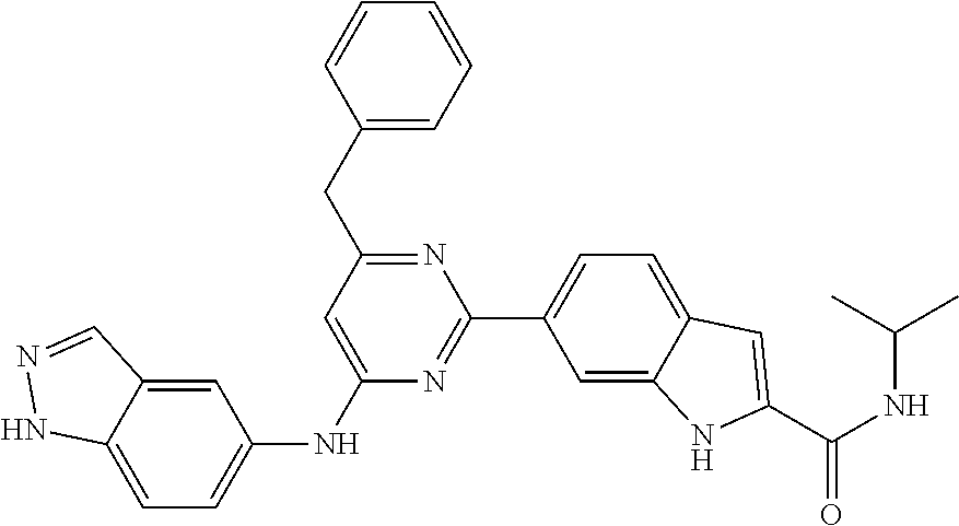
N1=C(C2=CC=C3C(=C2)NC(C(NC(C)C)=O)=C3)N=C(CC2=CC=CC=C2)C=C1NC1=CC=C2C(=C1)C=NN2
